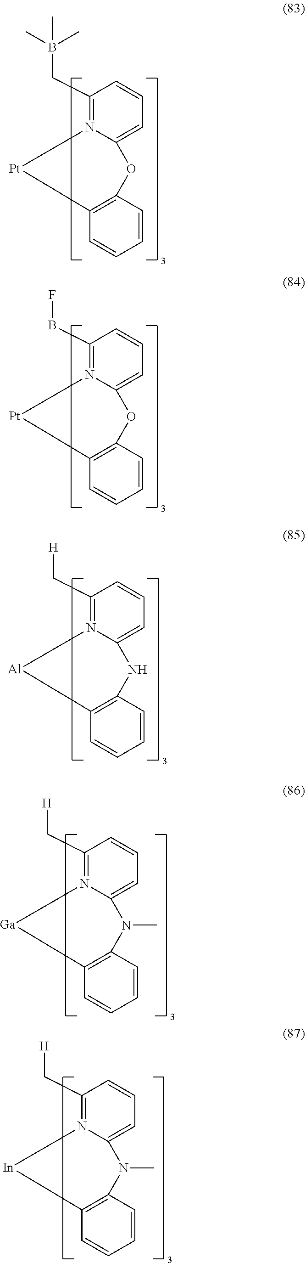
C1(CB(C)(C)C)=N2C(=CC=C1)OC1=C(C=CC=C1)[Pt]2.C1(BF)=N2C(=CC=C1)OC1=C(C=CC=C1)[Pt]2.C1(C[H])=N2C(=CC=C1)NC1=C(C=CC=C1)[Al]2.C1(C[H])=N2C(=CC=C1)N(C)C1=C(C=CC=C1)[Ga]2.C1(C[H])=N2C(=CC=C1)N(C)C1=C(C=CC=C1)[In]2
